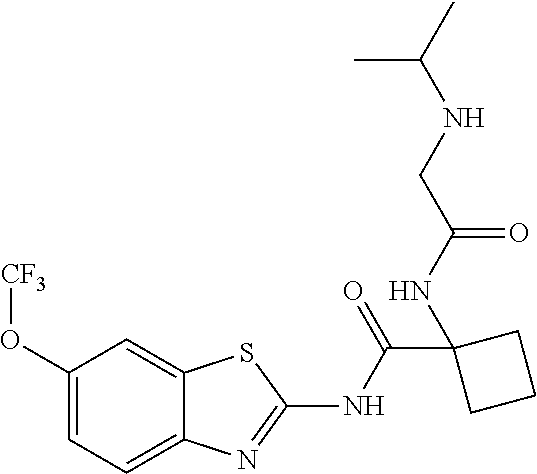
C1(O[CF3])=CC=C2C(=C1)SC(NC(C1(NC(=O)CNC(C)C)CCC1)=O)=N2
